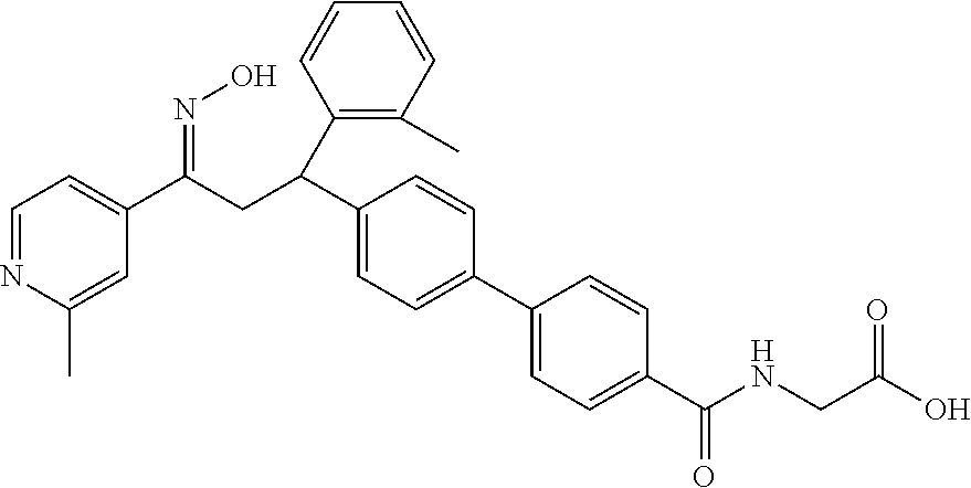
C1=NC(C)=CC(C(CC(C2=C(C)C=CC=C2)C2=CC=C(C3=CC=C(C(NCC(O)=O)=O)C=C3)C=C2)=NO)=C1
